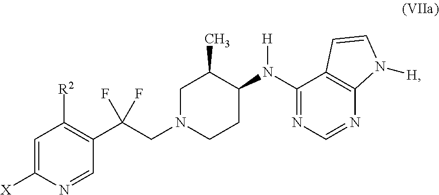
C1=C([X])N=CC(C(CN2CCC(N(C3=NC=NC4=C3C=CN4[H])[H])C(C)C2)(F)F)=C1[R2]
